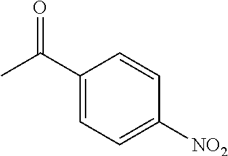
CC(C1=CC=C([NO2])C=C1)=O
